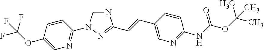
C1(N2C=NC(C=CC3=CN=C(NC(OC(C)(C)C)=O)C=C3)=N2)=NC=C(OC(F)(F)F)C=C1
